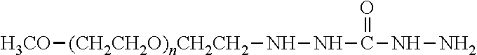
[H3CO][(CH2CH2O)nCH2CH2]NNC(NN)=O
